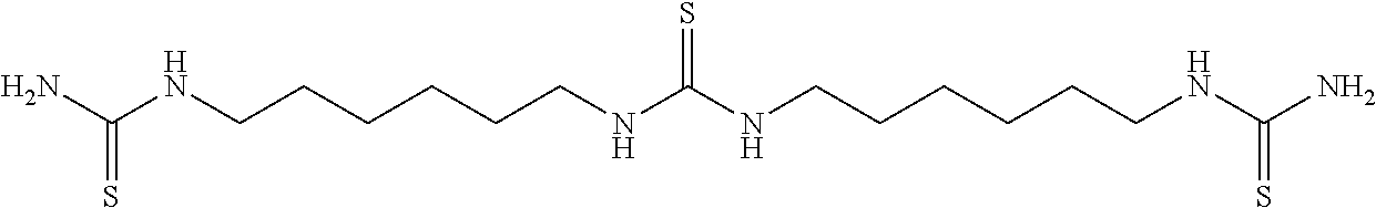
C(CCCCCNC(NCCCCCCNC(N)=S)=S)NC(N)=S
